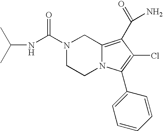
N(C(=O)N1CCN2C(=C(C(N)=O)C(Cl)=C2C2=CC=CC=C2)C1)C(C)C
